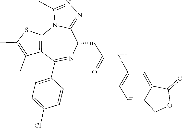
C1(C)=NN=C2N1C1=C(C(C3=CC=C(Cl)C=C3)=NC2CC(=O)NC2=CC=C3C(=C2)C(=O)OC3)C(C)=C(C)S1
